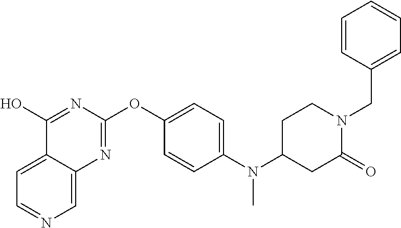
C1=C2C(=CN=C1)N=C(OC1=CC=C(N(C3CC(=O)N(CC4=CC=CC=C4)CC3)C)C=C1)N=C2O
